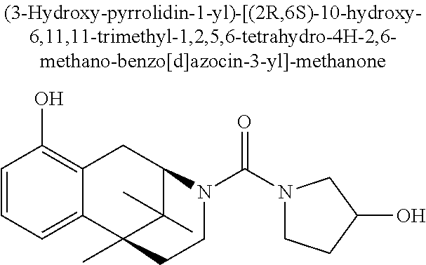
C1=CC=C2C(=C1O)CC1C(C)(C)C2(C)CCN1C(N1CCC(O)C1)=O
